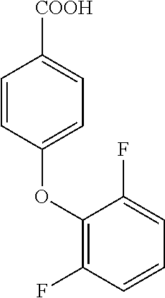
C1=CC(OC2=C(F)C=CC=C2F)=CC=C1[COOH]
